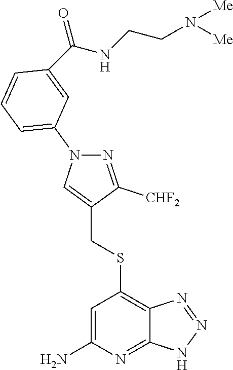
S(C1=C2C(=NC(N)=C1)NN=N2)CC1=CN(C2=CC=CC(C(NCCN([Me])[Me])=O)=C2)N=C1[CHF2]
